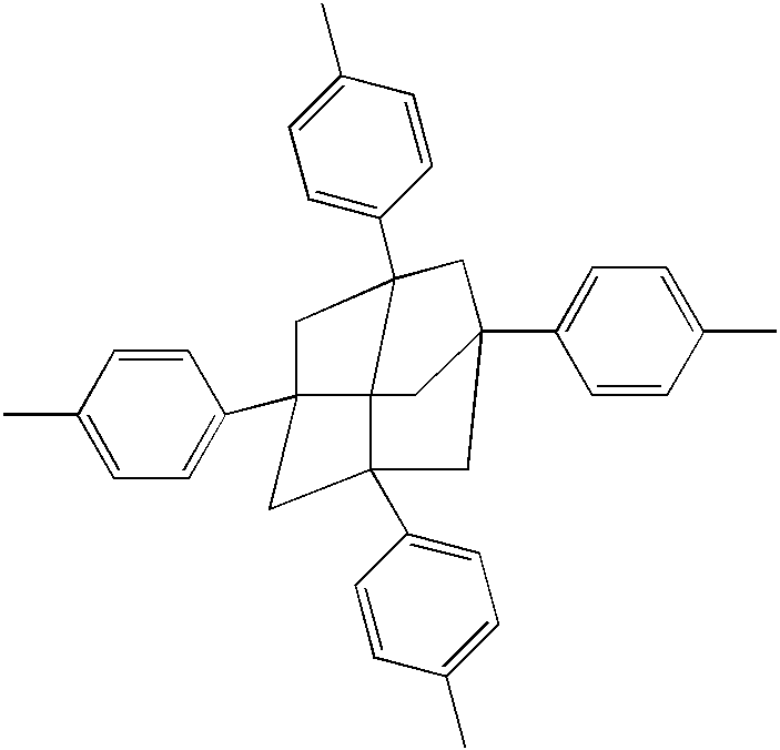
C12(C3=CC=C(C)C=C3)C34CC(C5=CC=C(C)C=C5)(CC3(C3=CC=C(C)C=C3)C1)CC4(C1=CC=C(C)C=C1)C2
